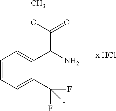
C1=CC=C(C(F)(F)F)C(C(N)C(=O)OC)=C1
